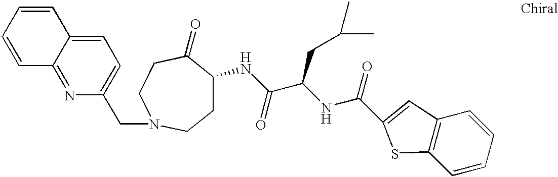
C12=NC(CN3CCC(=O)C(NC(=O)C(NC(=O)C4=CC5=C(C=CC=C5)S4)CC(C)C)CC3)=CC=C1C=CC=C2
